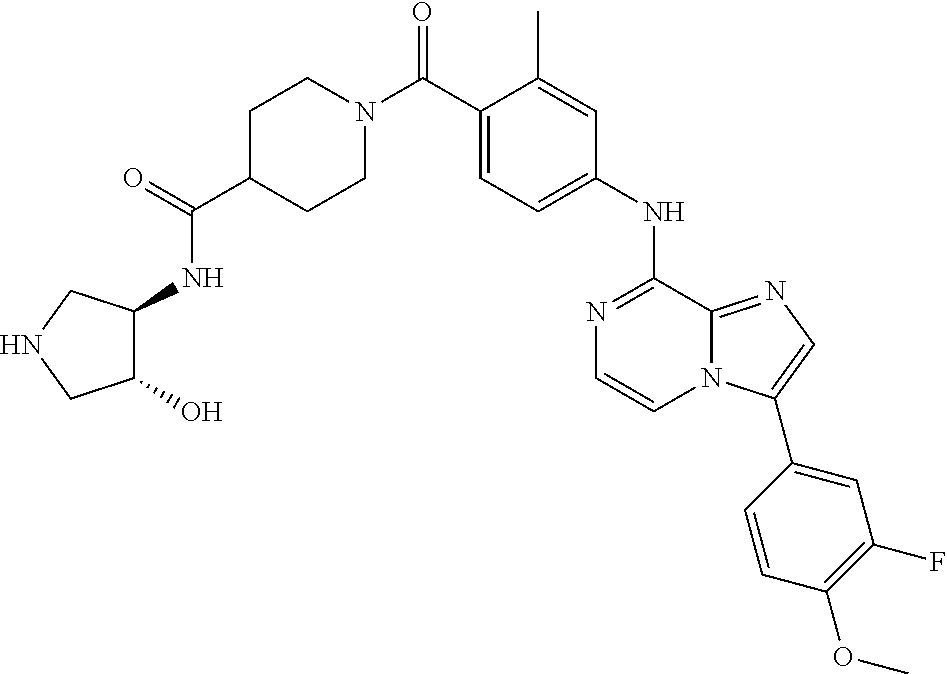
C1(NC2=NC=CN3C2=NC=C3C2=CC(F)=C(OC)C=C2)=CC=C(C(N2CCC(C(=O)NC3C(O)CNC3)CC2)=O)C(C)=C1
